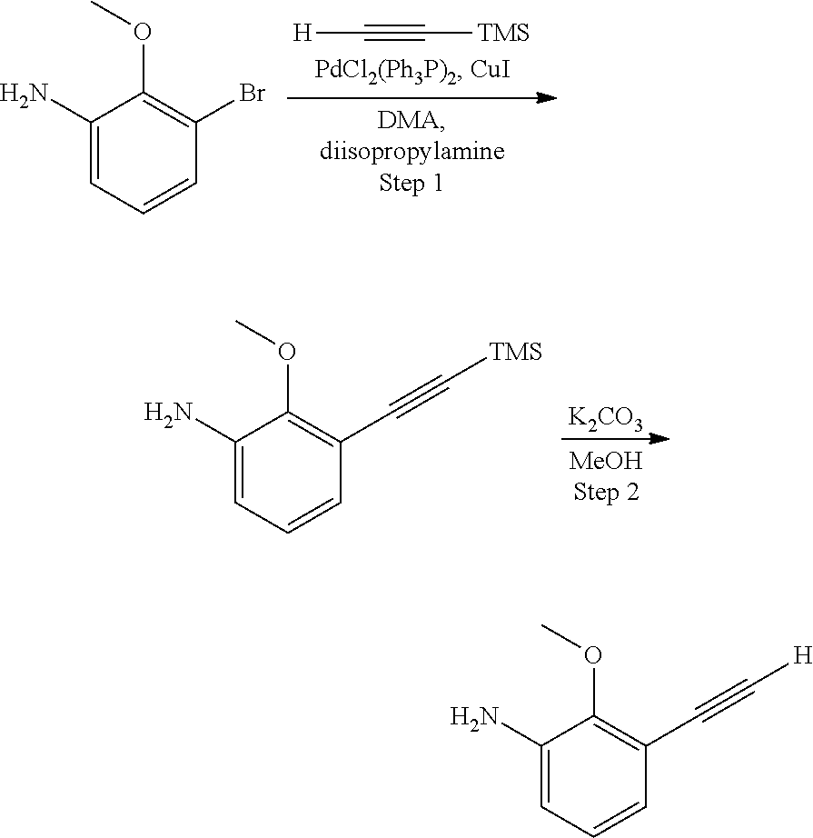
[H]C#C[TMS].C1(N)=CC=CC(Br)=C1OC.[K2CO3].C1(N)=CC=CC(C#C[TMS])=C1OC.C1(N)=CC=CC(C#C[H])=C1OC
